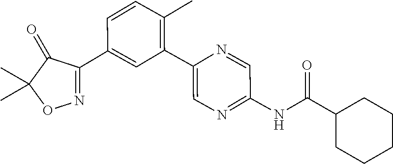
C1(C2=CC(C3=CN=C(NC(C4CCCCC4)=O)C=N3)=C(C)C=C2)=NOC(C)(C)C1=O
